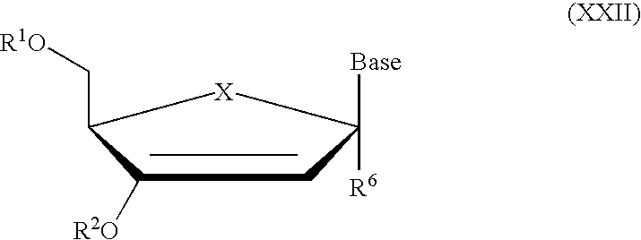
C1([R2O])=CC([Base])([R6])[X]C1C[R1O]
